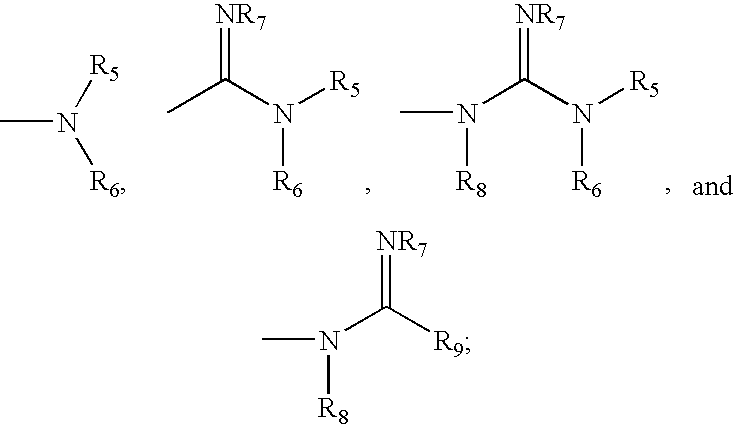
C(N([R5])[R6])(=[NR7])N(C)[R8].CC(N([R5])[R6])=[NR7].CN([R5])[R6].C(=[NR7])(N(C)[R8])[R9]
